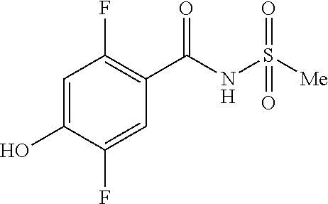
OC1=CC(F)=C(C(NS([Me])(=O)=O)=O)C=C1F
